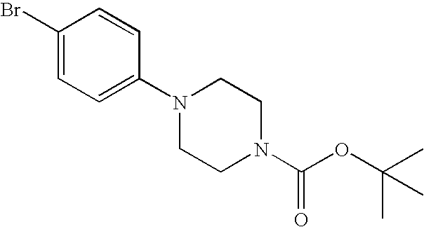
C1(Br)=CC=C(N2CCN(C(OC(C)(C)C)=O)CC2)C=C1
